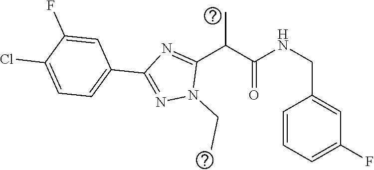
C(C1=CC(F)=CC=C1)NC(C(C1=NC(C2=CC=C(Cl)C(F)=C2)=NN1CC)C)=O
